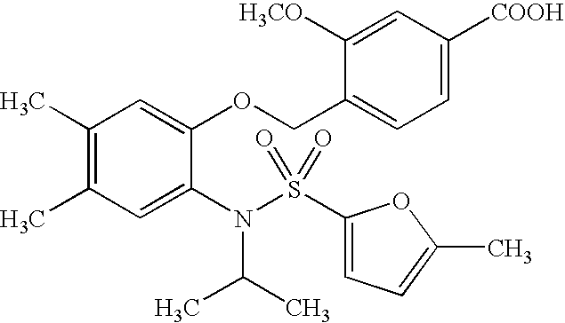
C1(C)=C(C)C=C(N(C(C)C)S(=O)(=O)C2=CC=C(C)O2)C(OCC2=CC=C([COOH])C=C2[H3CO])=C1
